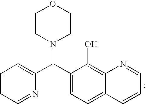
C1CN(C(C2=CC=C3C(=C2O)N=CC=C3)C2=CC=CC=N2)CCO1
